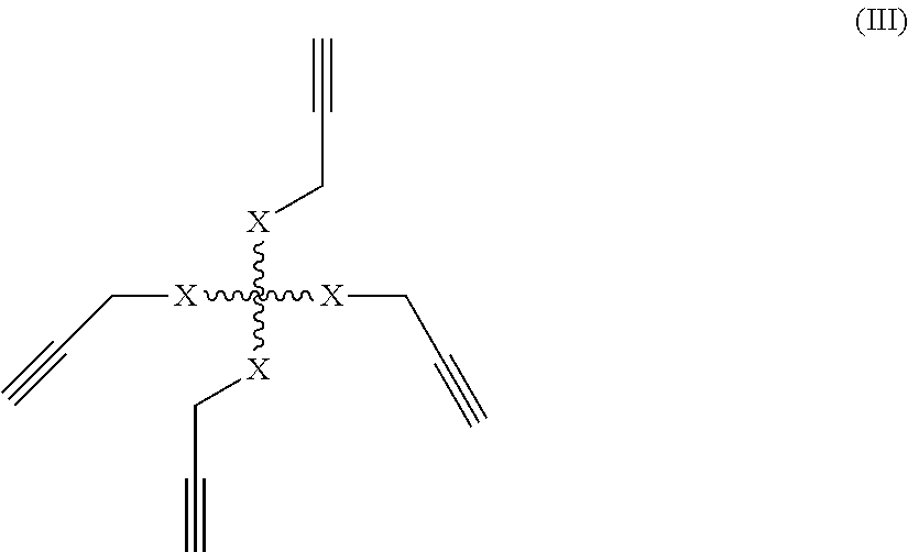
C([X]CC#C)([X]CC#C)([X]CC#C)[X]CC#C
